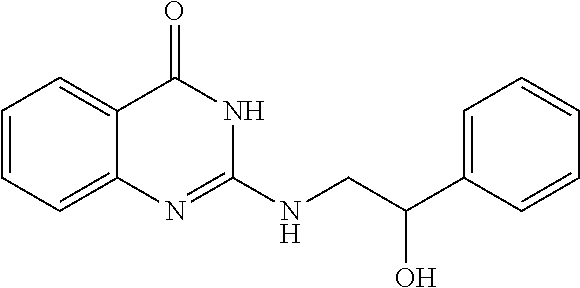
C1=CC=C2C(=C1)C(=O)NC(NCC(C1=CC=CC=C1)O)=N2
